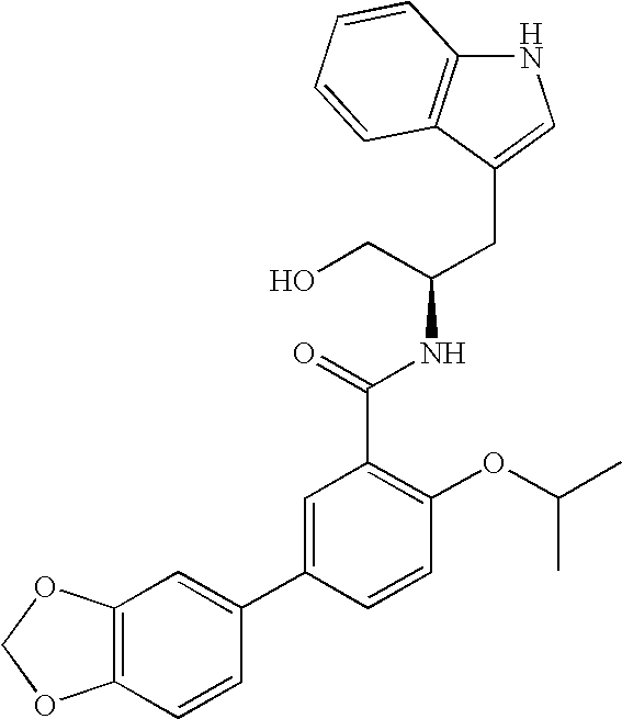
C(C(CO)NC(C1=C(OC(C)C)C=CC(C2=CC3=C(C=C2)OCO3)=C1)=O)C1=CNC2=C1C=CC=C2
